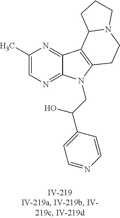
C1(C)=CN=C2C(=N1)C1=C(N2CC(C2=CC=NC=C2)O)CCN2C1CCC2
